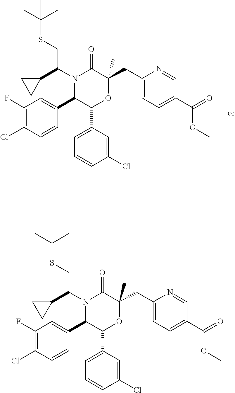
C1(F)=C(Cl)C=CC(C2C(C3=CC=CC(Cl)=C3)OC(CC3=CC=C(C(OC)=O)C=N3)(C)C(=O)N2C(C2CC2)CSC(C)(C)C)=C1.C1(F)=C(Cl)C=CC(C2C(C3=CC=CC(Cl)=C3)OC(CC3=CC=C(C(OC)=O)C=N3)(C)C(=O)N2C(C2CC2)CSC(C)(C)C)=C1
